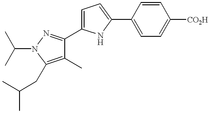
C1=CC(C2=CC=C(C3=NN(C(C)C)C(CC(C)C)=C3C)N2)=CC=C1[CO2H]
